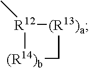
[R12]1(C)[(R14)b]C[(R13)a]1
